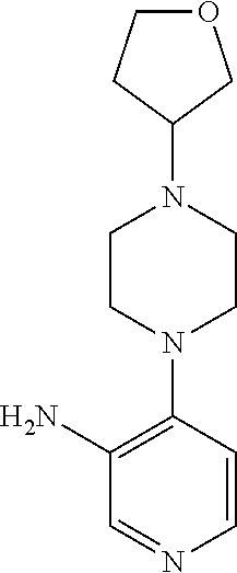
C1(N)=C(N2CCN(C3COCC3)CC2)C=CN=C1
